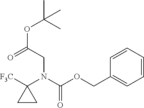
C1(N(C(OCC2=CC=CC=C2)=O)CC(OC(C)(C)C)=O)([F3C])CC1
